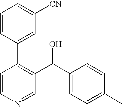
C1=CN=CC(C(C2=CC=C(C)C=C2)O)=C1C1=CC([CN])=CC=C1
